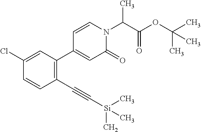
C1(C#C[Si](C)(C)C)=C(C2=CC(=O)N(C(C(OC(C)(C)C)=O)C)C=C2)C=C(Cl)C=C1
